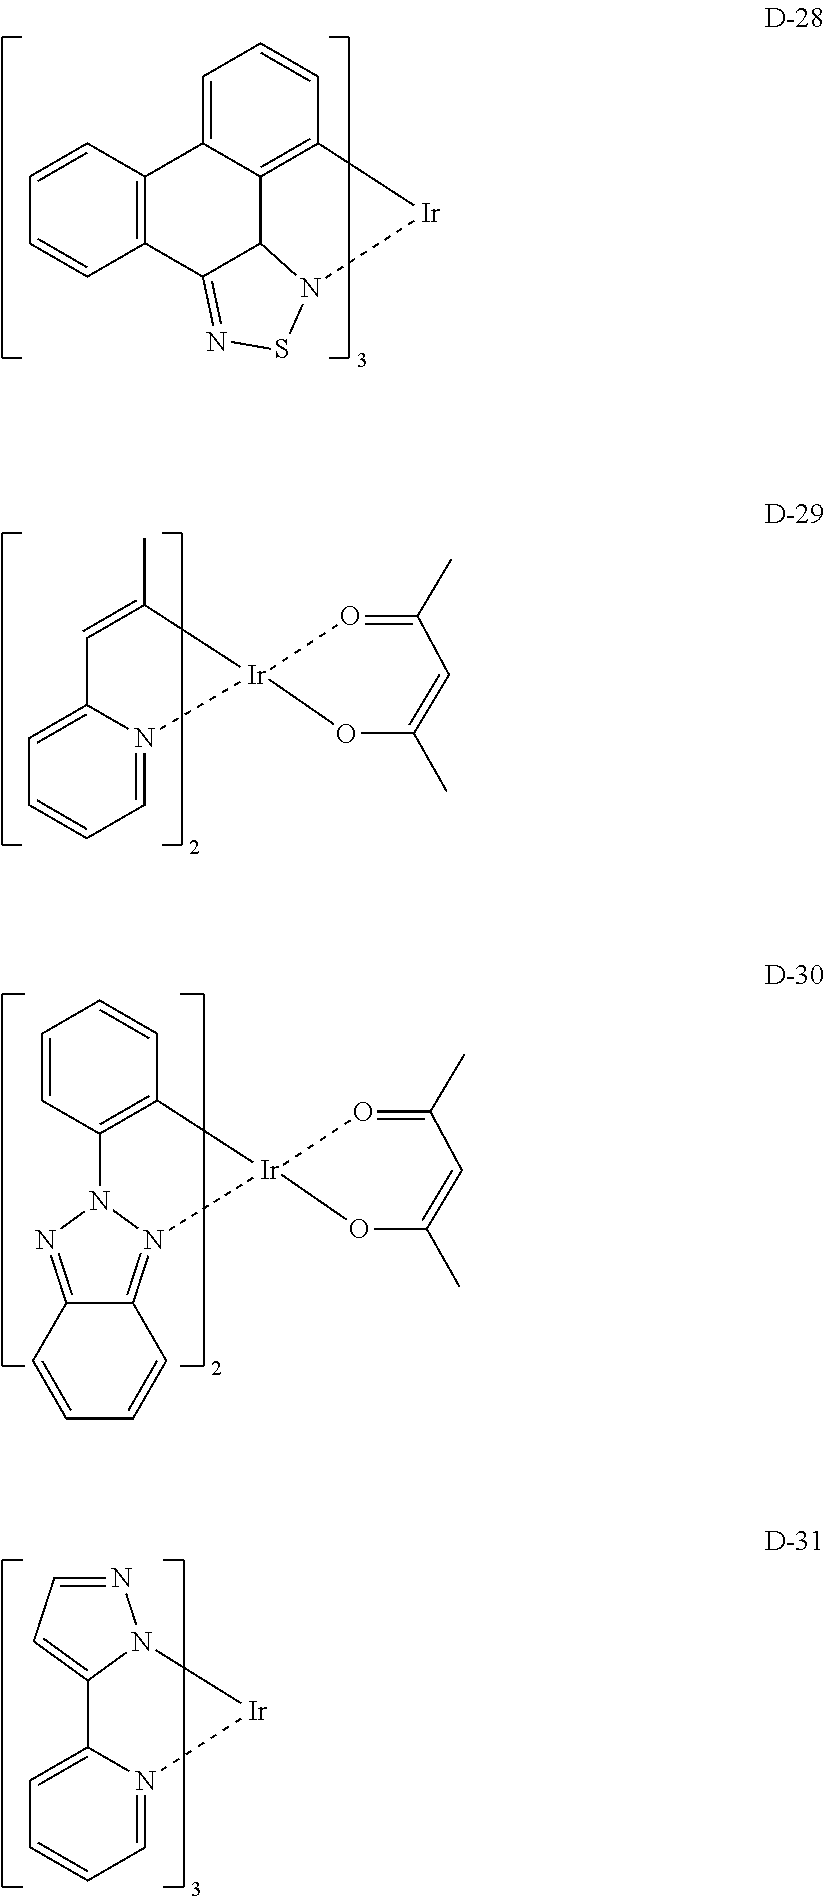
C1=C2C3=C(C=C1)[Ir]N1C3C(=NS1)C1=C2C=CC=C1.C1=C(C)[Ir]2(N3=CC=CC=C13)OC(C)=CC(C)=O2.C12=C(C=CC=C1)[Ir]1(OC(C)=CC(C)=O1)N1=C3C(=NN21)C=CC=C3.C12=CC=CC=N1[Ir]N1C2=CC=N1
